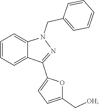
C1=C(C[OH])OC(C2=NN(CC3=CC=CC=C3)C3=CC=CC=C23)=C1
